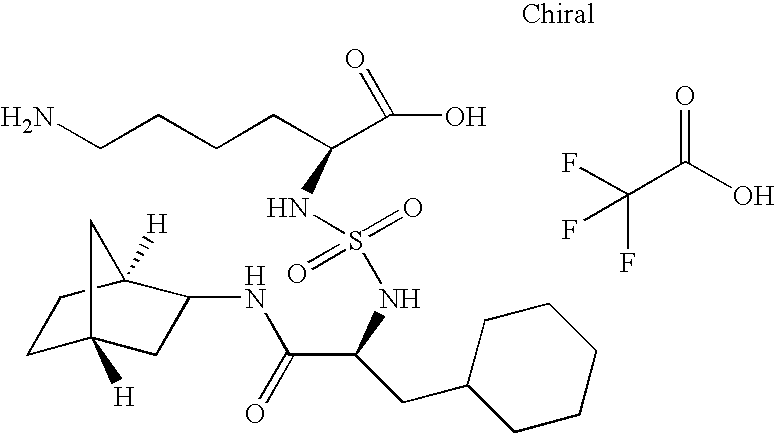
C(C(O)=O)(F)(F)F.C(NS(=O)(=O)NC(C(O)=O)CCCCN)(CC1CCCCC1)C(NC1CC2([H])CCC1([H])C2)=O
